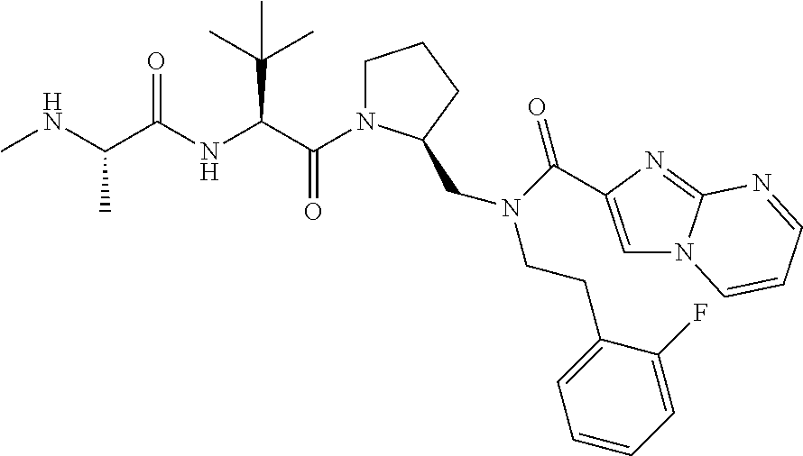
C(=O)(C(C(C)(C)C)NC(=O)C(C)NC)N1CCCC1CN(CCC1=CC=CC=C1F)C(=O)C1=CN2C(=N1)N=CC=C2
